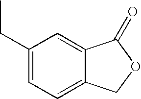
C1(CC)=CC=C2C(=C1)C(=O)OC2
